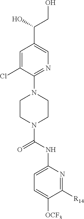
C1=C(Cl)C(N2CCN(C(NC3=CC=C([OCF3])C([R14])=N3)=O)CC2)=NC=C1C(O)CO
